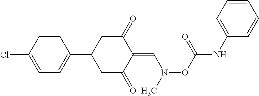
C1(Cl)=CC=C(C2CC(=O)C(=CN(C)OC(NC3=CC=CC=C3)=O)C(=O)C2)C=C1
